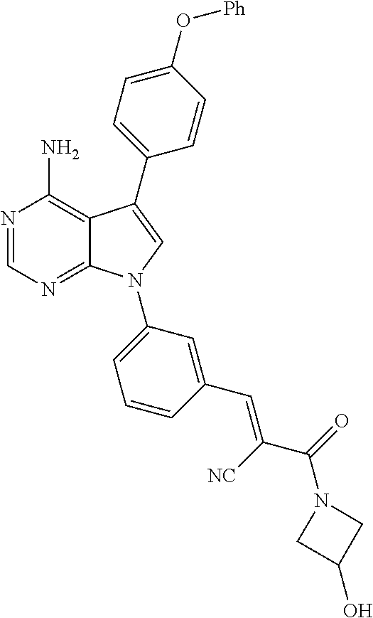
N1=CN=C2C(=C1N)C(C1=CC=C(O[Ph])C=C1)=CN2C1=CC=CC(C=C([NC])C(=O)N2CC(O)C2)=C1
